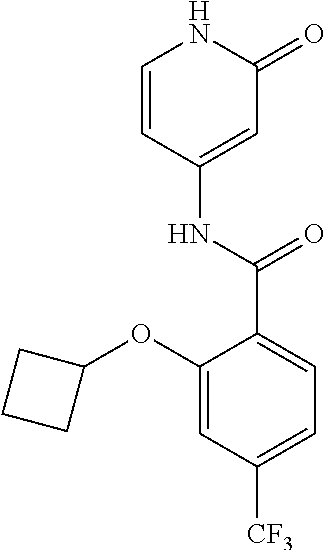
C1=CC(NC(=O)C2=CC=C([CF3])C=C2OC2CCC2)=CC(=O)N1
